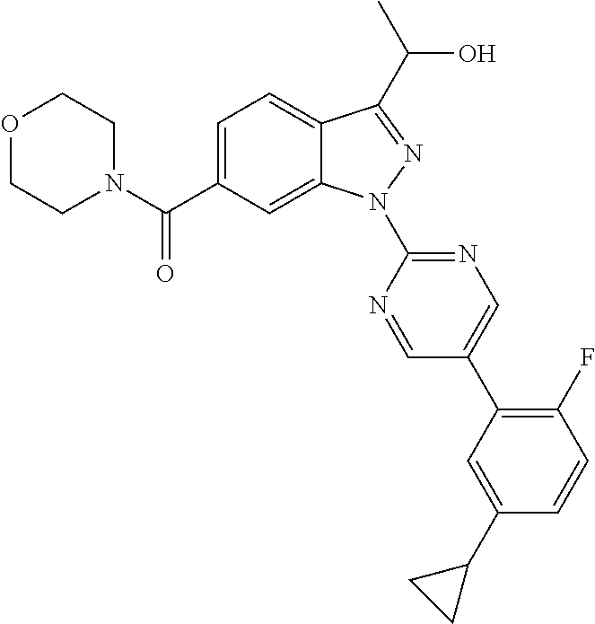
C12=CC=C(C(N3CCOCC3)=O)C=C1N(C1=NC=C(C3=C(F)C=CC(C4CC4)=C3)C=N1)N=C2C(C)O
